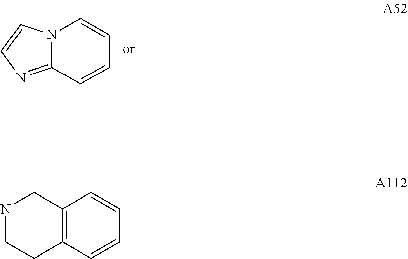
N12C(=NC=C1)C=CC=C2.C12=C(C=CC=C1)CCNC2
